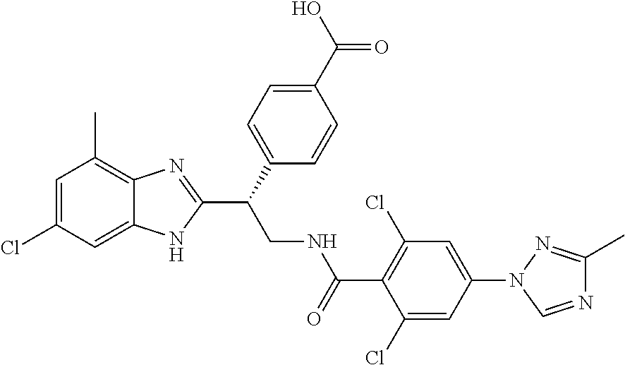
C1=C(Cl)C=C2C(=C1C)N=C(C(CNC(C1=C(Cl)C=C(N3N=C(C)N=C3)C=C1Cl)=O)C1=CC=C(C(O)=O)C=C1)N2
